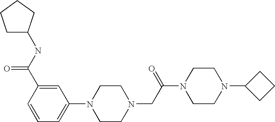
C1=C(C(NC2CCCC2)=O)C=CC=C1N1CCN(CC(N2CCN(C3CCC3)CC2)=O)CC1
